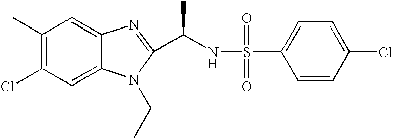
C1(C)=C(Cl)C=C2C(=C1)N=C(C(NS(=O)(=O)C1=CC=C(Cl)C=C1)C)N2CC
